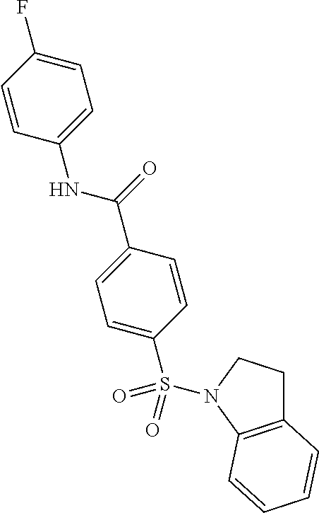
C1=C(S(N2C3=C(CC2)C=CC=C3)(=O)=O)C=CC(C(NC2=CC=C(F)C=C2)=O)=C1
